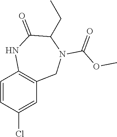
C1=CC(Cl)=CC2=C1NC(=O)C(CC)N(C(OC)=O)C2
